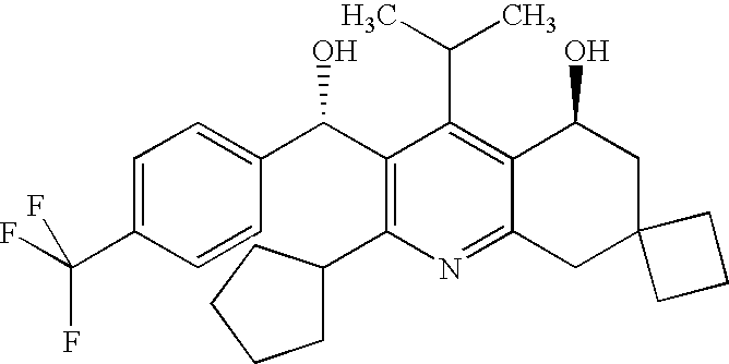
C1=C(C(F)(F)F)C=CC(C(C2=C(C3CCCC3)N=C3C(=C2C(C)C)C(O)CC2(C3)CCC2)O)=C1
